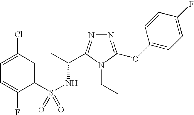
N1=C(OC2=CC=C(F)C=C2)N(CC)C(C(C)NS(=O)(C2=CC(Cl)=CC=C2F)=O)=N1
